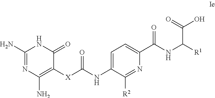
C1(N)=NC(N)=C([X]C(NC2=CC=C(C(NC([R1])C(=O)O)=O)N=C2[R2])=O)C(=O)N1
